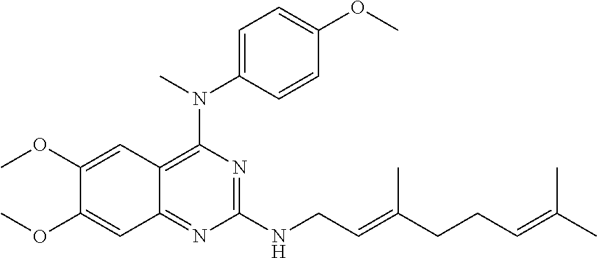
C1(NCC=C(CCC=C(C)C)C)=NC(N(C2=CC=C(OC)C=C2)C)=C2C(=N1)C=C(OC)C(OC)=C2
